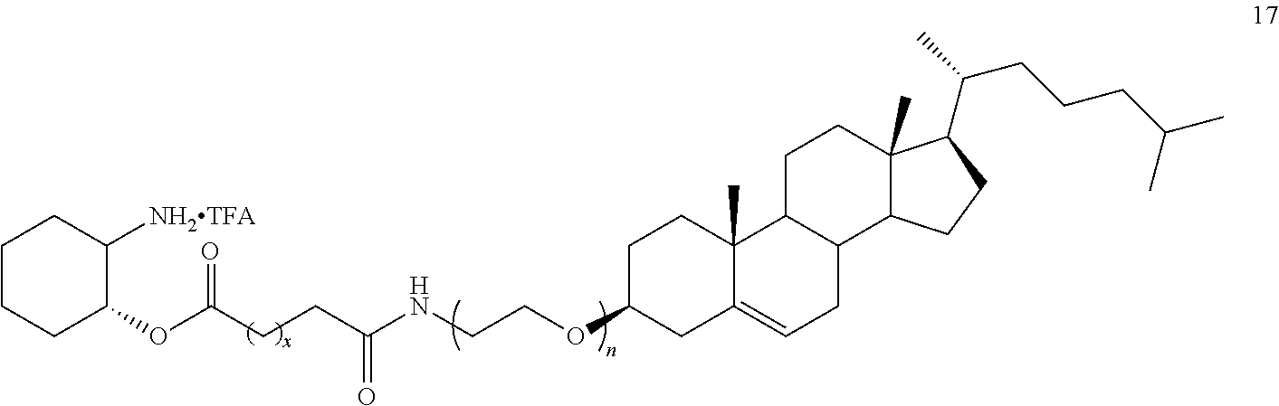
C1C(OCCNC(CCC(OC2C([NH2TFA])CCCC2)=O)=O)CC2=CCC3C(C2(C)C1)CCC1(C)C3CCC1C(C)CCCC(C)C
